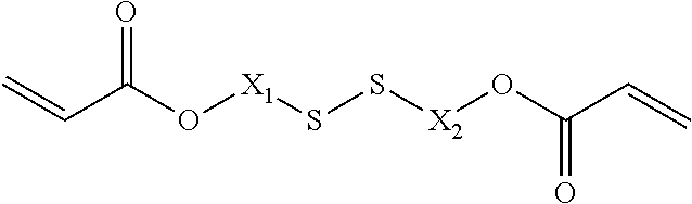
C=CC(O[X1]SS[X2]OC(C=C)=O)=O
